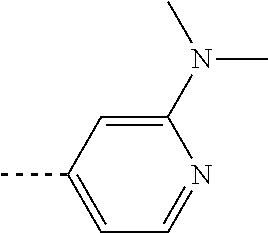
CC1=CC=NC(N(C)C)=C1
